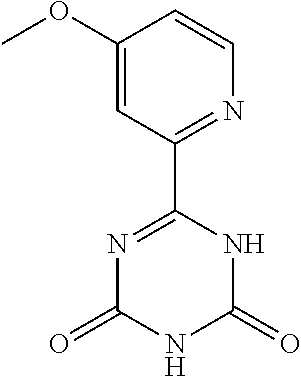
C1(C2=NC=CC(OC)=C2)=NC(=O)NC(=O)N1
